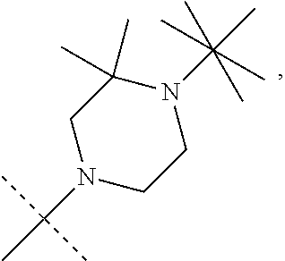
N1(C(C)(C)(C)(C)C)C(C)(C)CN(C(C)(C)C)CC1
